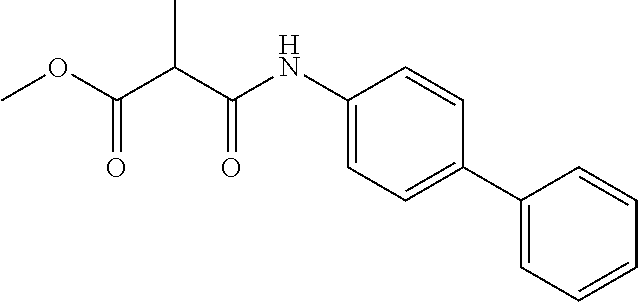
C(=O)(OC)C(C(NC1=CC=C(C2=CC=CC=C2)C=C1)=O)C
